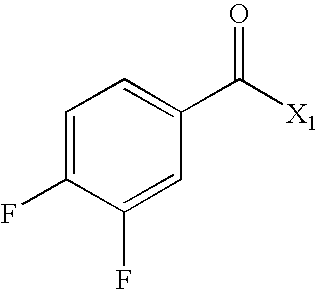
C1=C(F)C(F)=CC(C([X1])=O)=C1
